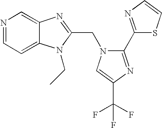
N1=CC=C2C(=C1)N=C(CN1C(C3=NC=CS3)=NC(C(F)(F)F)=C1)N2CC
